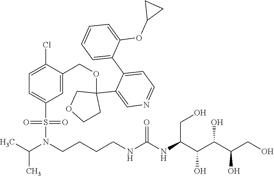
C1=C(Cl)C(COC2(C3=CN=CC=C3C3=CC=CC=C3OC3CC3)CCOC2)=CC(S(N(CCCCNC(NC(C(C(C(CO)O)O)O)CO)=O)C(C)C)(=O)=O)=C1
